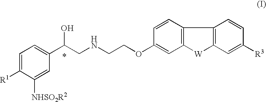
C12=C(C3=C([W]1)C=C(OCCNCC(C1=CC=C([R1])C([NHSO2R2])=C1)O)C=C3)C=CC([R3])=C2
